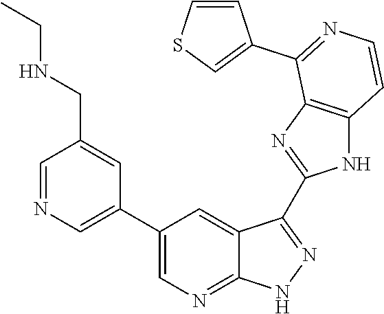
C1=NC=C(C2=CN=C3C(=C2)C(C2=NC4=C(N2)C=CN=C4C2=CSC=C2)=NN3)C=C1CNCC
